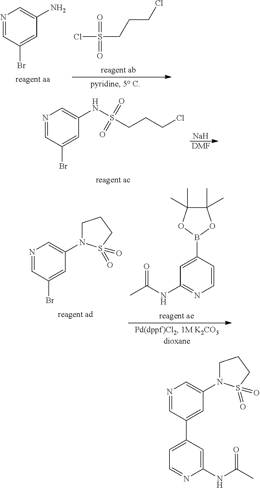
N1=CC(Br)=CC(N)=C1.ClS(=O)(=O)CCCCl.N1=CC(Br)=CC(NS(CCCCl)(=O)=O)=C1.[Na].[DMF].N1=CC(Br)=CC(N2CCCS2(=O)=O)=C1.C1=CC(B2OC(C)(C)C(C)(C)O2)=CC(NC(C)=O)=N1.N1=CC(C2=CC=NC(NC(C)=O)=C2)=CC(N2CCCS2(=O)=O)=C1
